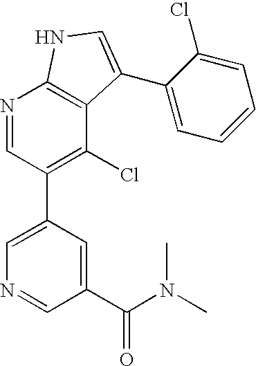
C1(C2=C(Cl)C3=C(N=C2)NC=C3C2=CC=CC=C2Cl)=CN=CC(C(N(C)C)=O)=C1
